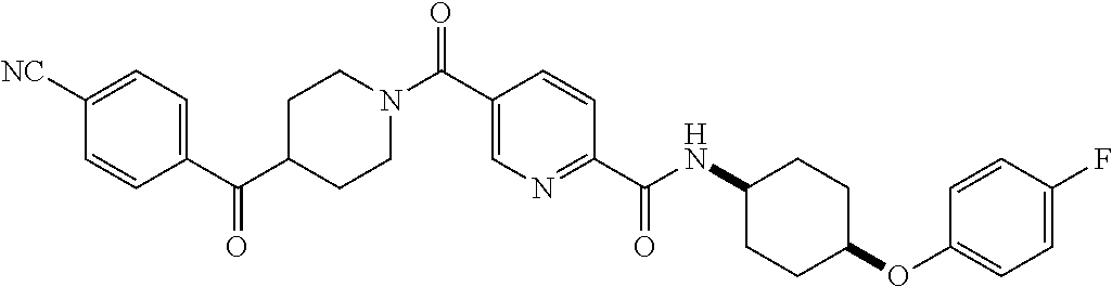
C1CN(C(C2=CN=C(C(=O)NC3CCC(OC4=CC=C(F)C=C4)CC3)C=C2)=O)CCC1C(C1=CC=C([NC])C=C1)=O
